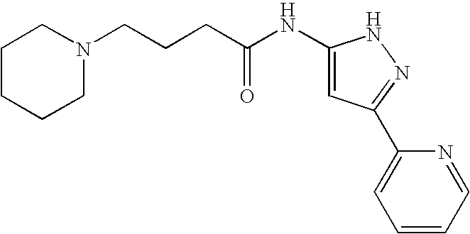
C(CCC(NC1=CC(C2=CC=CC=N2)=NN1)=O)N1CCCCC1
